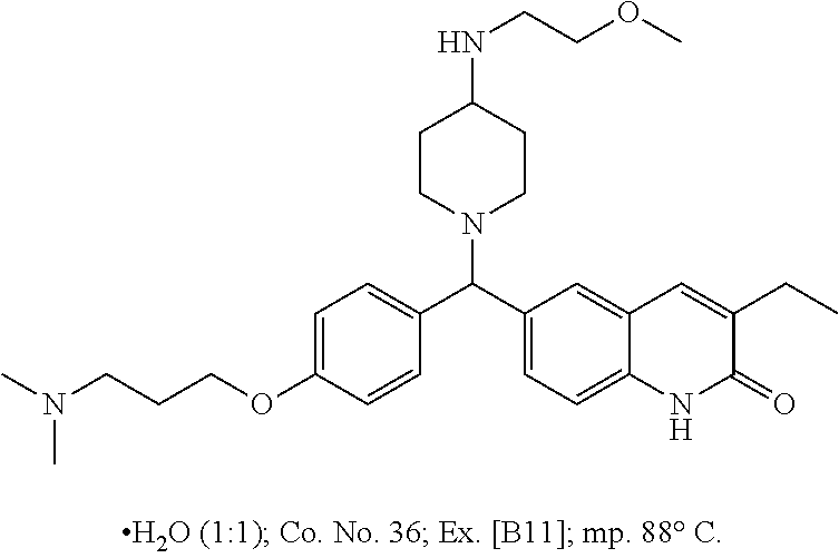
C1=C(OCCCN(C)C)C=CC(C(C2=CC=C3C(=C2)C=C(CC)C(=O)N3)N2CCC(NCCOC)CC2)=C1
